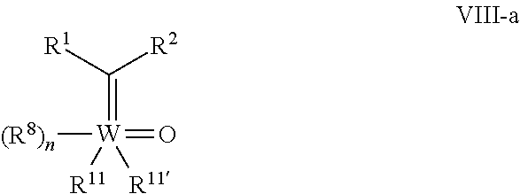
[W](=C([R1])[R2])([(R8)n])(=O)([R11])[R11]
